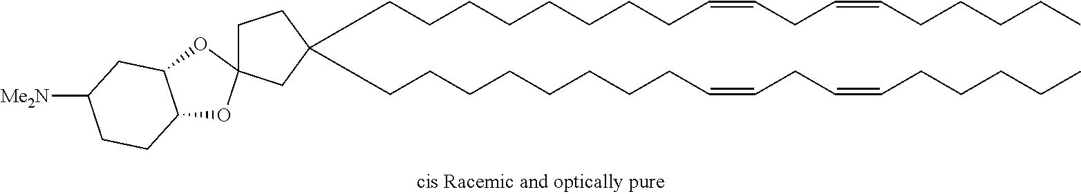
C(CCCCCCCC=CCC=CCCCCC)C1(CCCCCCCCC=CCC=CCCCCC)CCC2(C1)OC1C(O2)CC([Me2N])CC1
